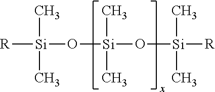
C[Si](C)([R])O[Si](C)(C)O[Si](C)(C)[R]
